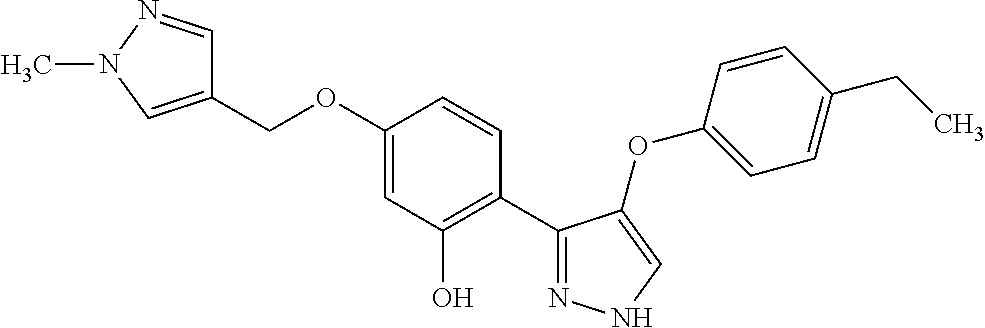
C1=NN(C)C=C1COC1=CC(O)=C(C2=NNC=C2OC2=CC=C(CC)C=C2)C=C1
